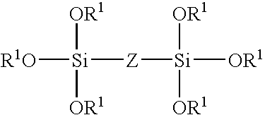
[R1O][Si]([OR1])([OR1])[Z][Si]([OR1])([OR1])[OR1]
